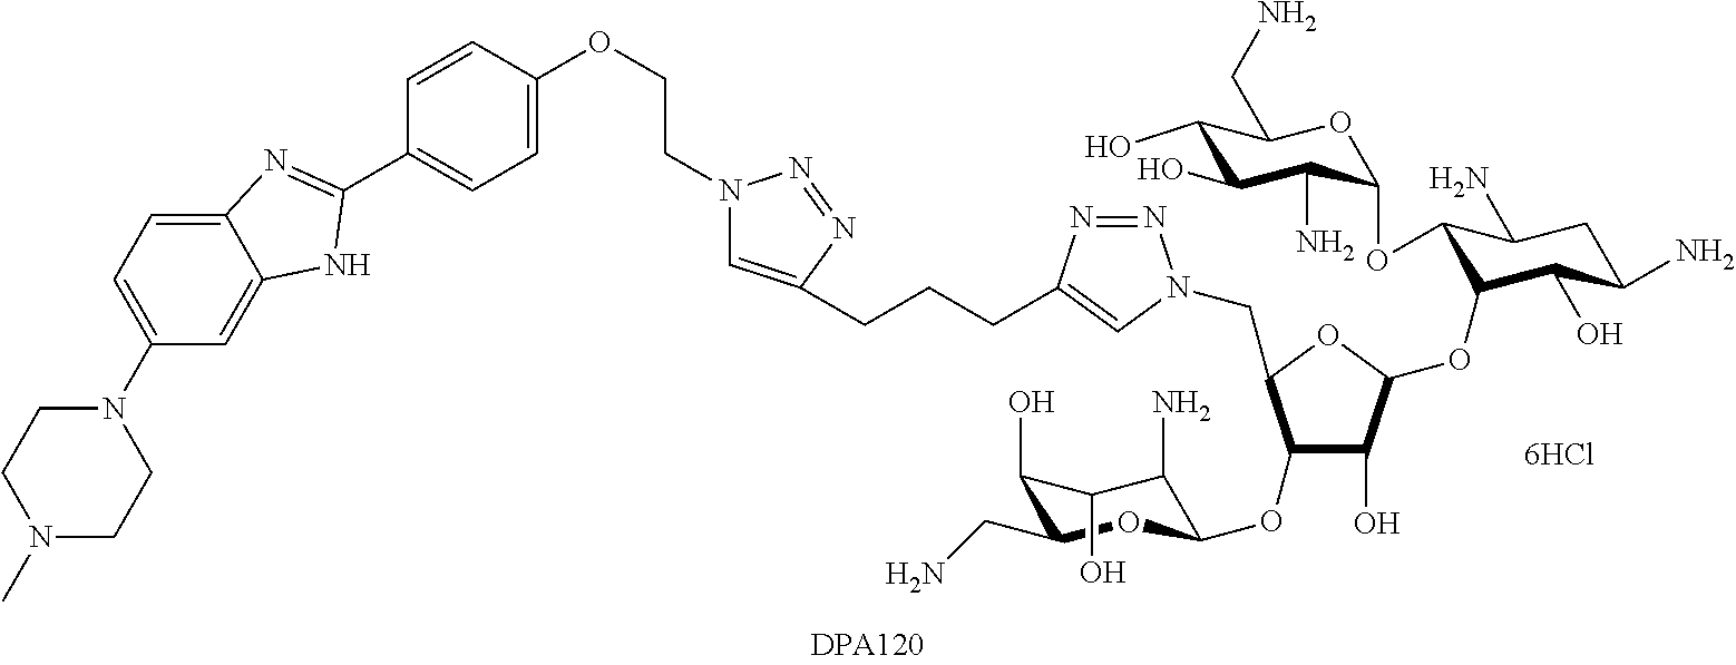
[6HCl].C1(O)C(OC2C(OC3C(N)C(O)C(O)C(CN)O3)C(N)CC(N)C2O)OC(CN2N=NC(CCCC3=CN(CCOC4=CC=C(C5=NC6=CC=C(N7CCN(C)CC7)C=C6N5)C=C4)N=N3)=C2)C1OC1C(N)C(O)C(O)C(CN)O1
